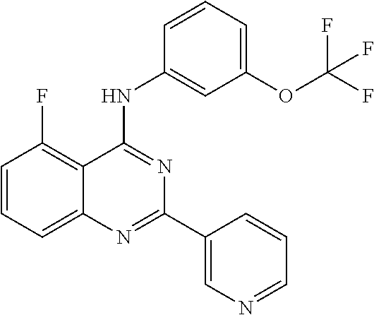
C1=CC=C2C(=C1F)C(NC1=CC(OC(F)(F)F)=CC=C1)=NC(C1=CN=CC=C1)=N2
